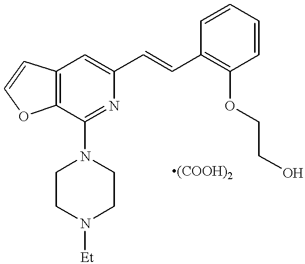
C12=C(C(N3CCN([Et])CC3)=NC(C=CC3=C(OCCO)C=CC=C3)=C1)OC=C2
